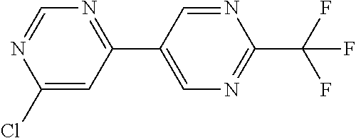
C1(Cl)=CC(C2=CN=C(C(F)(F)F)N=C2)=NC=N1
